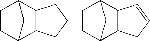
C1C2C3C(C(C1)C2)CCC3.C1C2C3C(C(C1)C2)C=CC3
